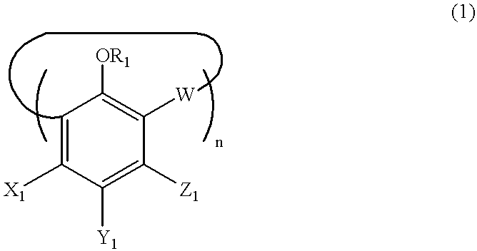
C1=C([X1])C([Y1])=C([Z1])C([W])=C1[OR1]
